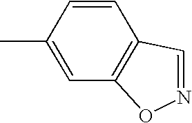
C1=CC(C)=CC2=C1C=NO2
